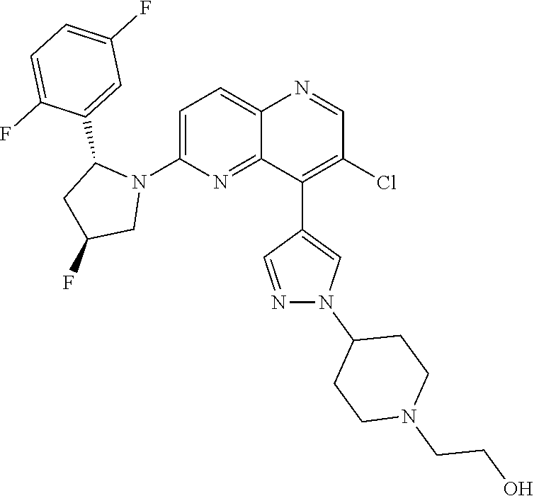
C1=C(N2C(C3=CC(F)=CC=C3F)CC(F)C2)N=C2C(=C1)N=CC(Cl)=C2C1=CN(C2CCN(CCO)CC2)N=C1
